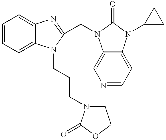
C1=CC=C2C(=C1)N=C(CN1C3=CN=CC=C3N(C3CC3)C1=O)N2CCCN1CCOC1=O
